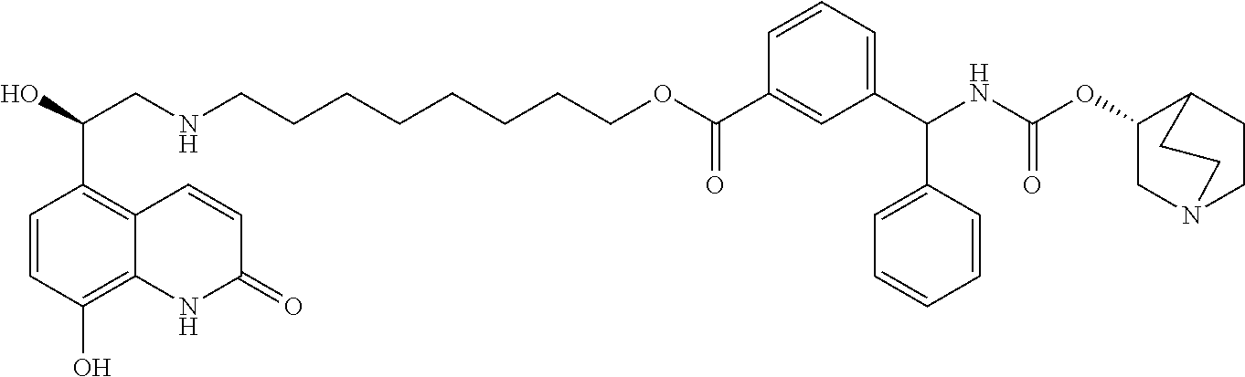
OC(CNCCCCCCCCOC(C1=CC(C(NC(OC2CN3CCC2CC3)=O)C2=CC=CC=C2)=CC=C1)=O)C1=C2C(=C(O)C=C1)NC(=O)C=C2
